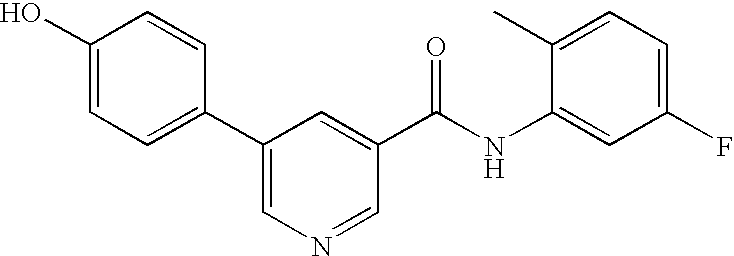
C1(O)=CC=C(C2=CN=CC(C(NC3=CC(F)=CC=C3C)=O)=C2)C=C1
